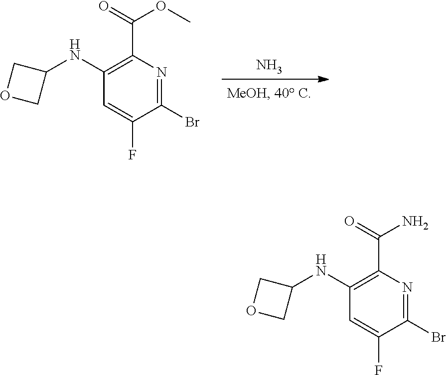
N.C1=C(F)C(Br)=NC(C(=O)OC)=C1NC1COC1.C1=C(F)C(Br)=NC(C(=O)N)=C1NC1COC1
